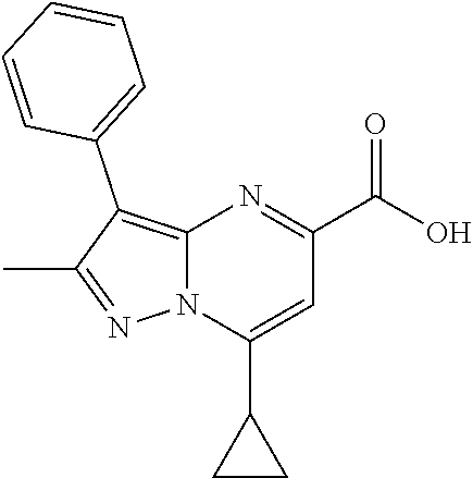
N12C(=C(C3=CC=CC=C3)C(C)=N1)N=C(C(O)=O)C=C2C1CC1
